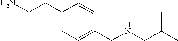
C1(CCN)=CC=C(CNCC(C)C)C=C1
